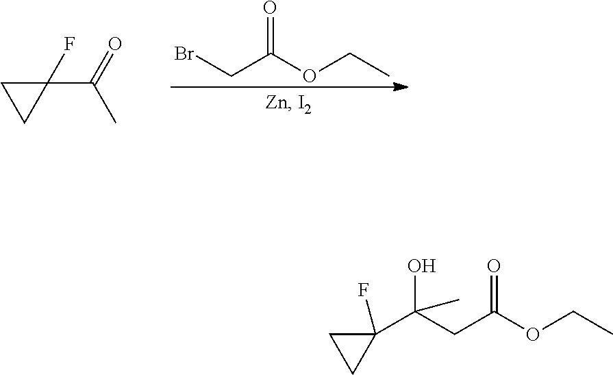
BrCC(OCC)=O.C1(C(=O)C)(F)CC1.C(CC(OCC)=O)(C1(F)CC1)(O)C
